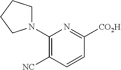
C1(N2CCCC2)=C([NC])C=CC([CO2H])=N1
